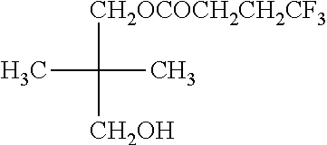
[CH2OCOCH2CH2CF3]C([CH2OH])(C)C
